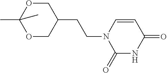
O1CC(CCN2C(=O)NC(=O)C=C2)COC1(C)C
